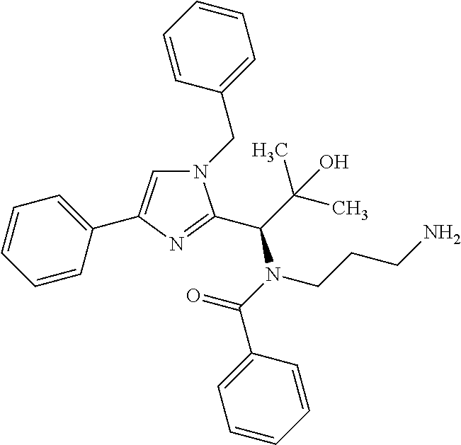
N1(CC2=CC=CC=C2)C=C(C2=CC=CC=C2)N=C1C(C(C)(C)O)N(C(=O)C1=CC=CC=C1)CCCN
